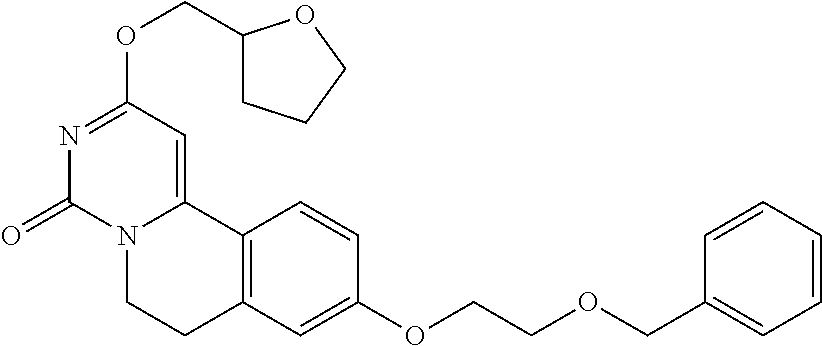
N1=C(OCC2CCCO2)C=C2N(C1=O)CCC1=C2C=CC(OCCOCC2=CC=CC=C2)=C1
